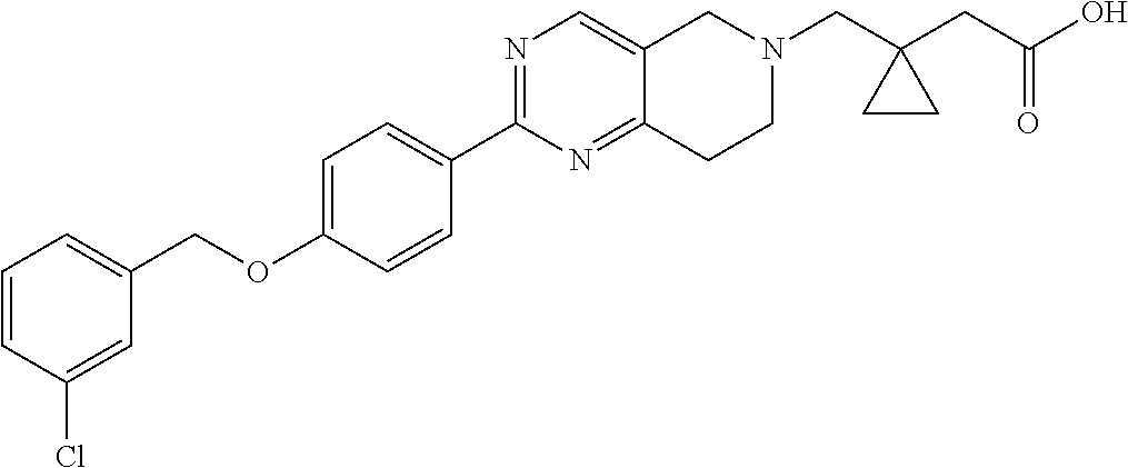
C1=CC(Cl)=CC(COC2=CC=C(C3=NC=C4C(=N3)CCN(CC3(CC(=O)O)CC3)C4)C=C2)=C1
